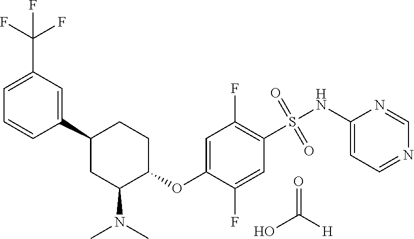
C1=CC(C2CC(N(C)C)C(OC3=CC(F)=C(S(NC4=CC=NC=N4)(=O)=O)C=C3F)CC2)=CC(C(F)(F)F)=C1.C(O)([H])=O
